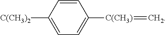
C1([C(CH3)2])=CC=C([C(CH3)]=C)C=C1
